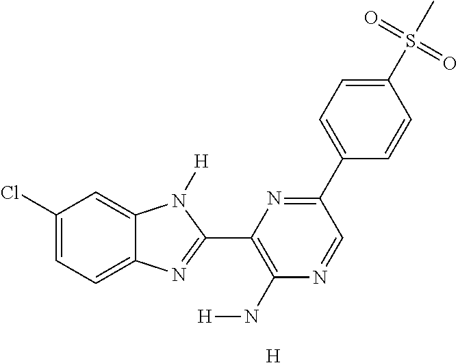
C1(Cl)=CC=C2C(=C1)N([H])C(C1=C(N[H])N=CC(C3=CC=C(S(C)(=O)=O)C=C3)=N1)=N2.[H]
